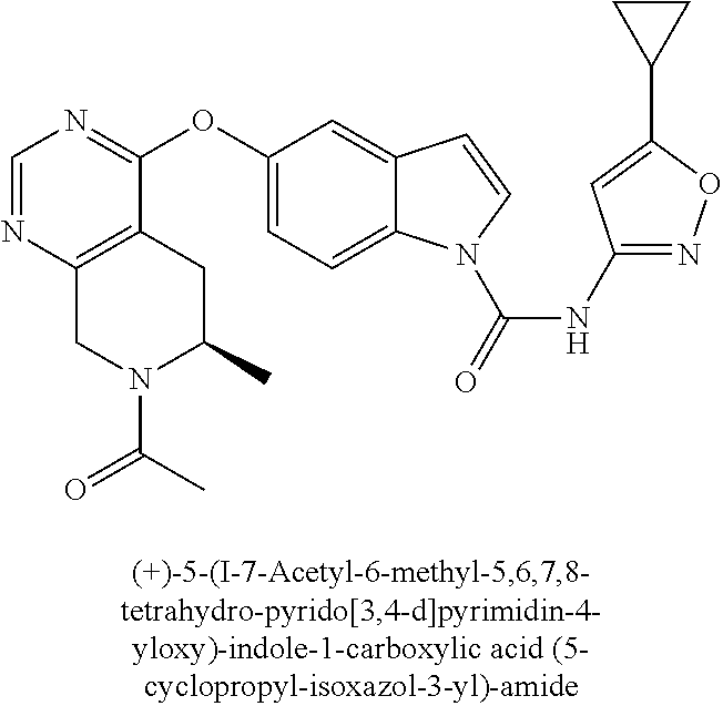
C1(OC2=CC=C3C(=C2)C=CN3C(=O)NC2=NOC(C3CC3)=C2)=NC=NC2=C1CC(C)N(C(C)=O)C2
